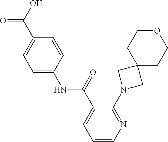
C1=CC=C(C(=O)NC2=CC=C(C(O)=O)C=C2)C(N2CC3(C2)CCOCC3)=N1
